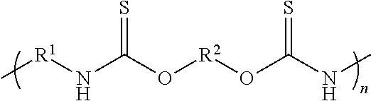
S=C(O[R2]OC(=S)NC)N[R1]C
